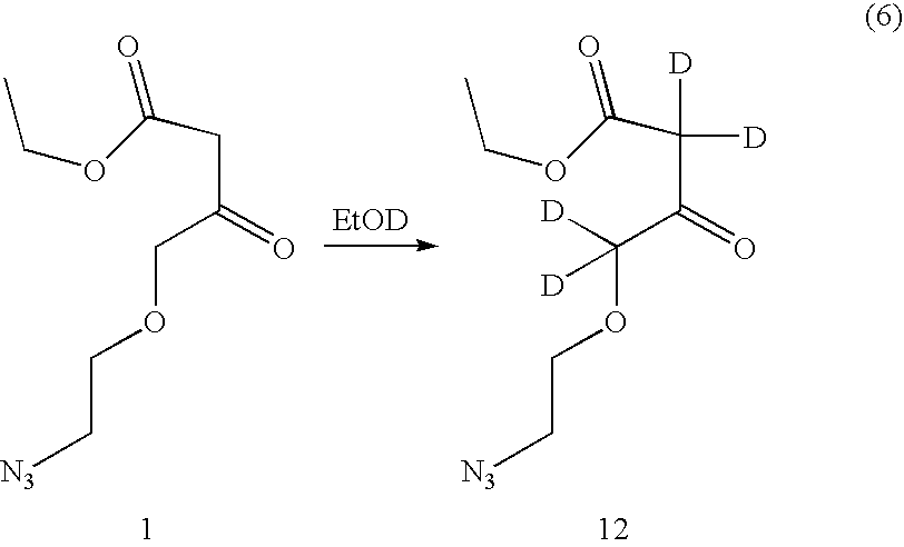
C(COCC(=O)CC(OCC)=O)[N3].C(COC(C(=O)C(C(OCC)=O)([D])[D])([D])[D])[N3].[EtOD]
